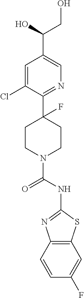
C1=C(Cl)C(C2(F)CCN(C(NC3=NC4=C(S3)C=C(F)C=C4)=O)CC2)=NC=C1C(O)CO
